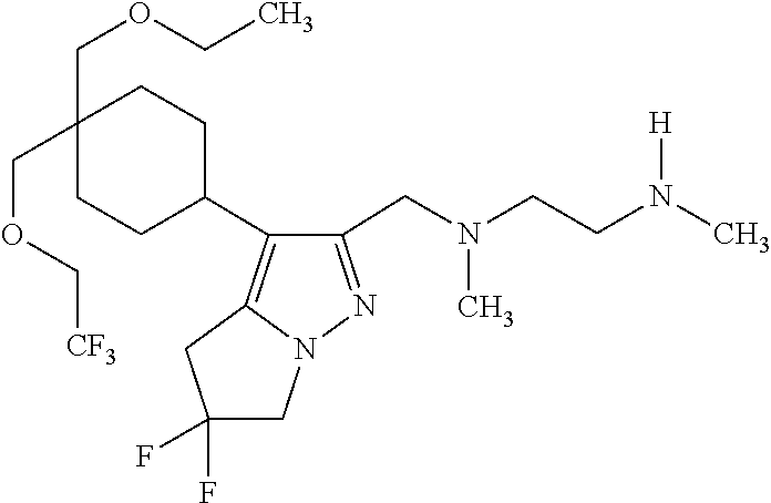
N(C)(CC1=NN2C(=C1C1CCC(COCC)(COC[CF3])CC1)CC(F)(F)C2)CCN(C)[H]
